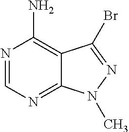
N1=CN=C2C(=C1N)C(Br)=NN2C
